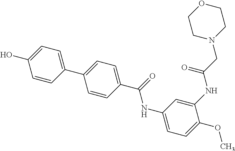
C1=CC(O)=CC=C1C1=CC=C(C(NC2=CC=C(OC)C(NC(CN3CCOCC3)=O)=C2)=O)C=C1
